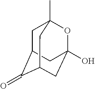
C1C2CC3(O)OC1(C)CC(C3)C2=O
